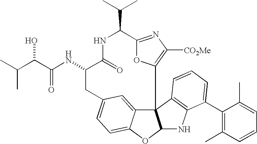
C123C4=CC(=CC=C4OC1NC1=C2C=CC=C1C1=C(C)C=CC=C1C)CC(NC(=O)C(O)C(C)C)C(=O)NC(C(C)C)C1=NC([CO2Me])=C3O1
